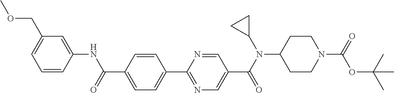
C1(C(=O)NC2=CC(COC)=CC=C2)=CC=C(C2=NC=C(C(N(C3CC3)C3CCN(C(=O)OC(C)(C)C)CC3)=O)C=N2)C=C1
